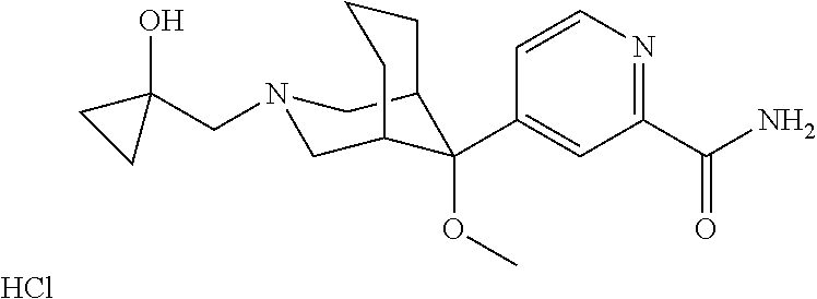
C1(C(N)=O)=NC=CC(C2(OC)C3CN(CC4(O)CC4)CC2CCC3)=C1.Cl
